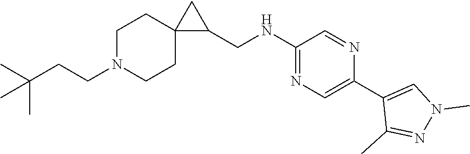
C(N1CCC2(CC1)C(CNC1=NC=C(C3=CN(C)N=C3C)N=C1)C2)CC(C)(C)C
